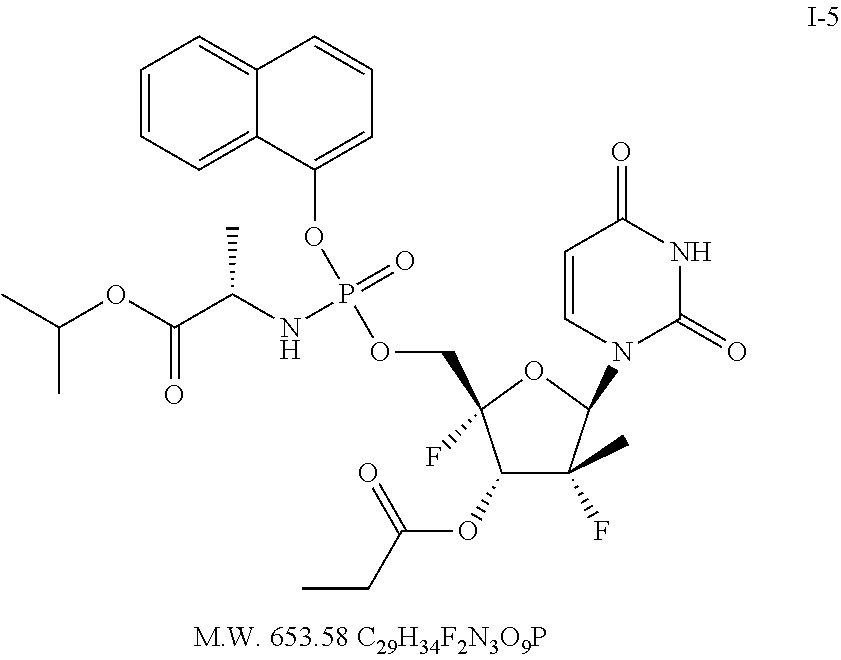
C1=CN(C2C(F)(C)C(OC(CC)=O)C(COP(OC3=CC=CC4=CC=CC=C34)(=O)NC(C(OC(C)C)=O)C)(F)O2)C(=O)NC1=O
